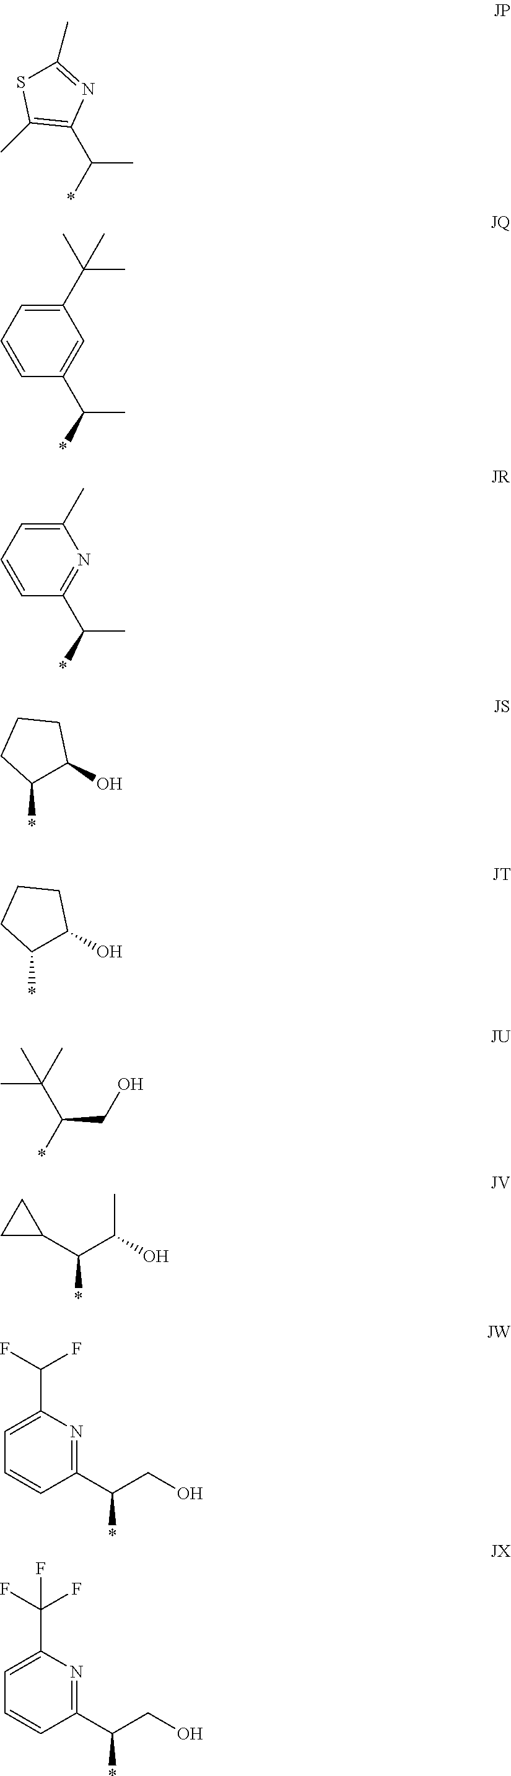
C1(C(C)*)=CC(C(C)(C)C)=CC=C1.C1(C(C)*)=NC(C)=CC=C1.FC(C1=CC=CC(C(CO)*)=N1)F.FC(C1=CC=CC(C(CO)*)=N1)(F)F.C1(C(C)*)=C(C)SC(C)=N1.C1(*)C(O)CCC1.C1(*)C(O)CCC1.C(C(CO)*)(C)(C)C.CC(C(C1CC1)*)O
